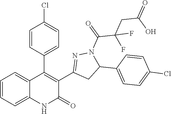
C1(C2=C(C3=NN(C(=O)C(CC(O)=O)(F)F)C(C4=CC=C(Cl)C=C4)C3)C(=O)NC3=CC=CC=C23)=CC=C(Cl)C=C1
